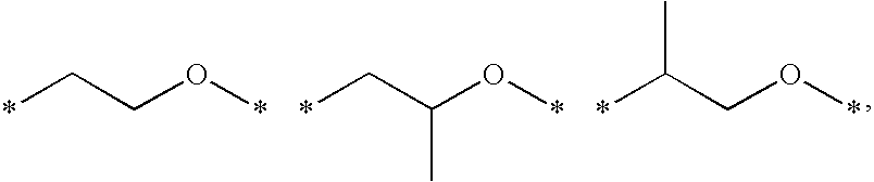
*CCO*.*CC(O*)C.*C(CO*)C
